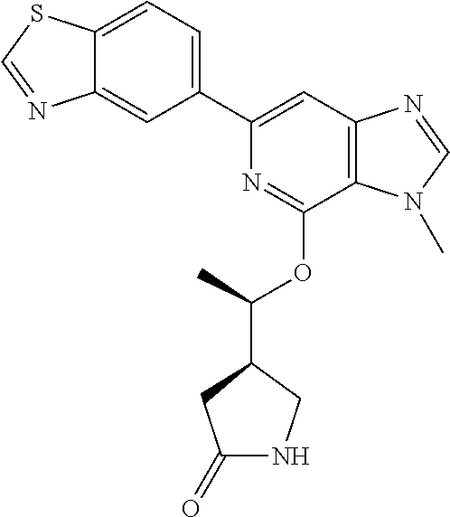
N1=C(OC(C)C2CNC(=O)C2)C2=C(C=C1C1=CC=C3C(=C1)N=CS3)N=CN2C
